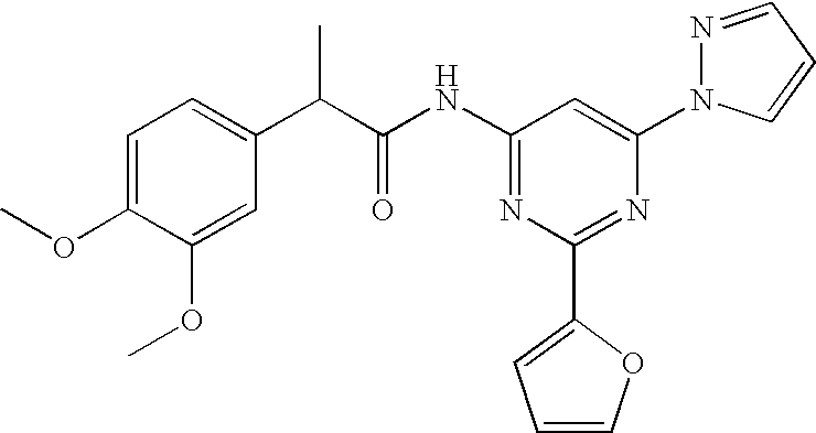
C1=C(OC)C(OC)=CC(C(C(NC2=NC(C3=CC=CO3)=NC(N3N=CC=C3)=C2)=O)C)=C1
